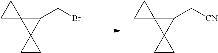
C1C2(C1)C1(C2CBr)CC1.C1C2(C1)C1(C2C[CN])CC1
